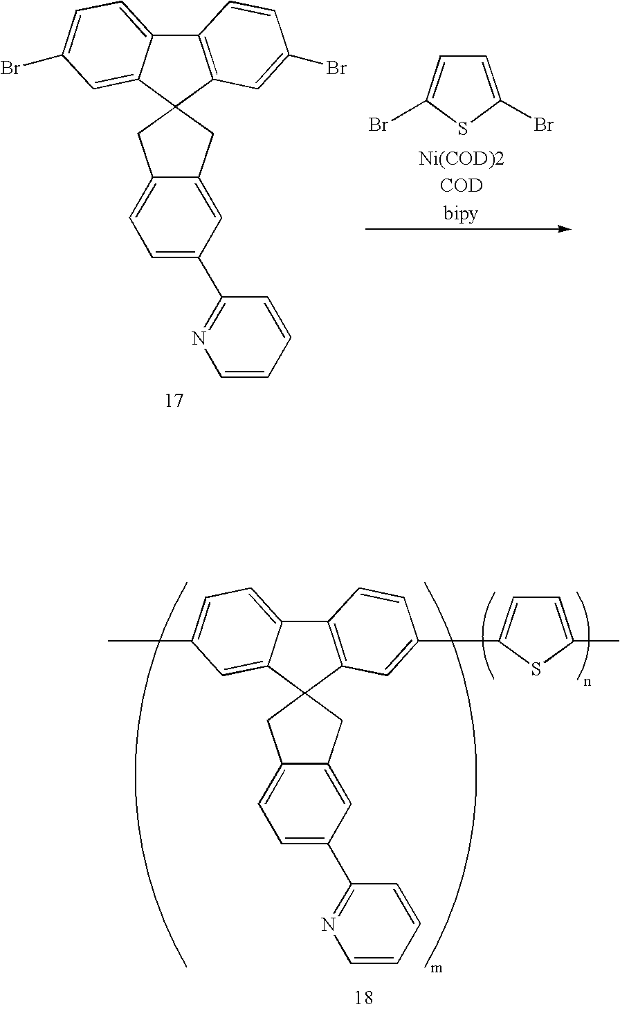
C12=C(C=C(Br)C=C1)C1(C3=CC(Br)=CC=C23)CC2=CC(C3=NC=CC=C3)=CC=C2C1.[Ni(COD)2].[COD].C1=C(Br)SC(Br)=C1.C12=C(C=C(C3=CC=C(C)S3)C=C1)C1(C3=CC(C)=CC=C23)CC2=CC(C3=NC=CC=C3)=CC=C2C1
